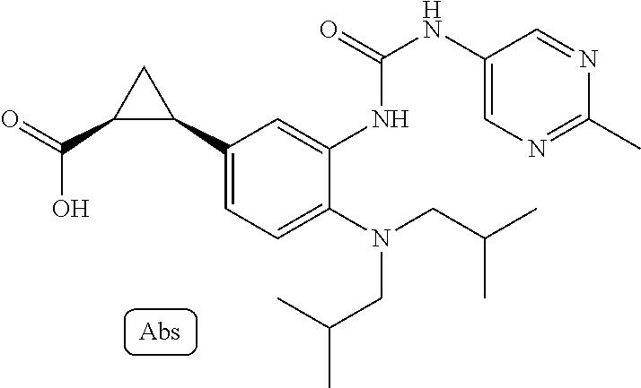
C1(C2CC2C(O)=O)=CC=C(N(CC(C)C)CC(C)C)C(NC(NC2=CN=C(C)N=C2)=O)=C1
